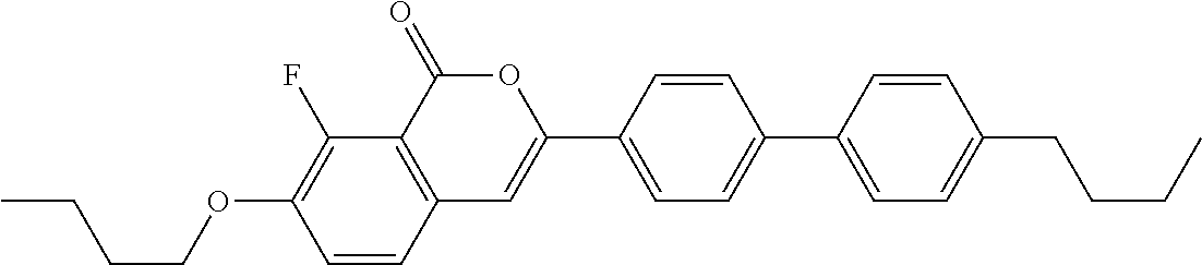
C12=C(C(=O)OC(C3=CC=C(C4=CC=C(CCCC)C=C4)C=C3)=C1)C(F)=C(OCCCC)C=C2
